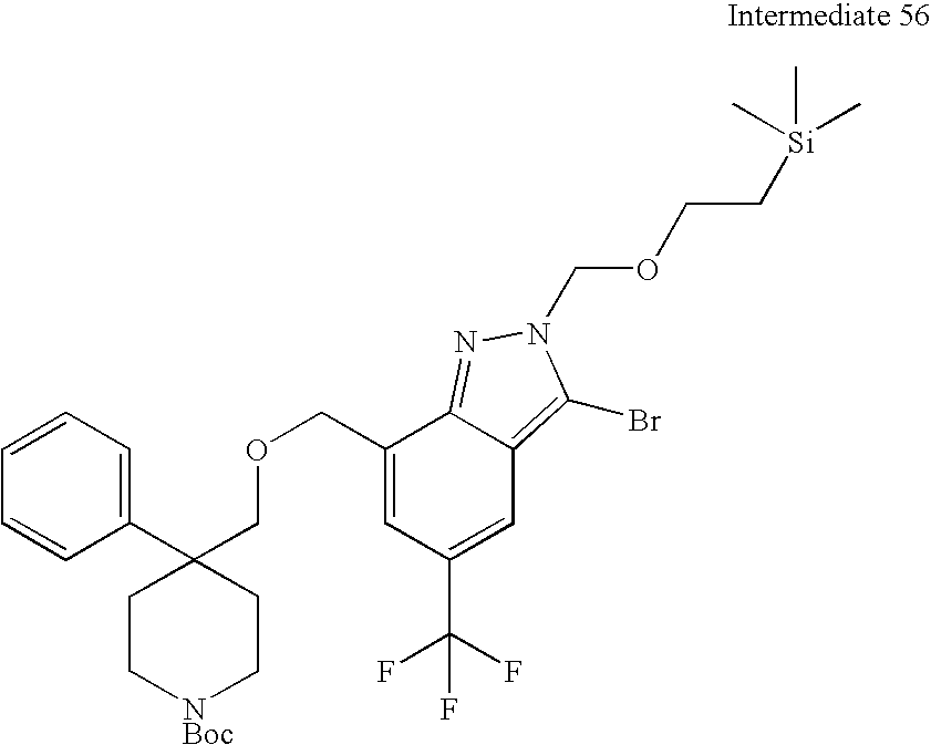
C1(COCC2(C3=CC=CC=C3)CC[NBoc]CC2)=CC(C(F)(F)F)=CC2=C(Br)N(COCC[Si](C)(C)C)N=C12
